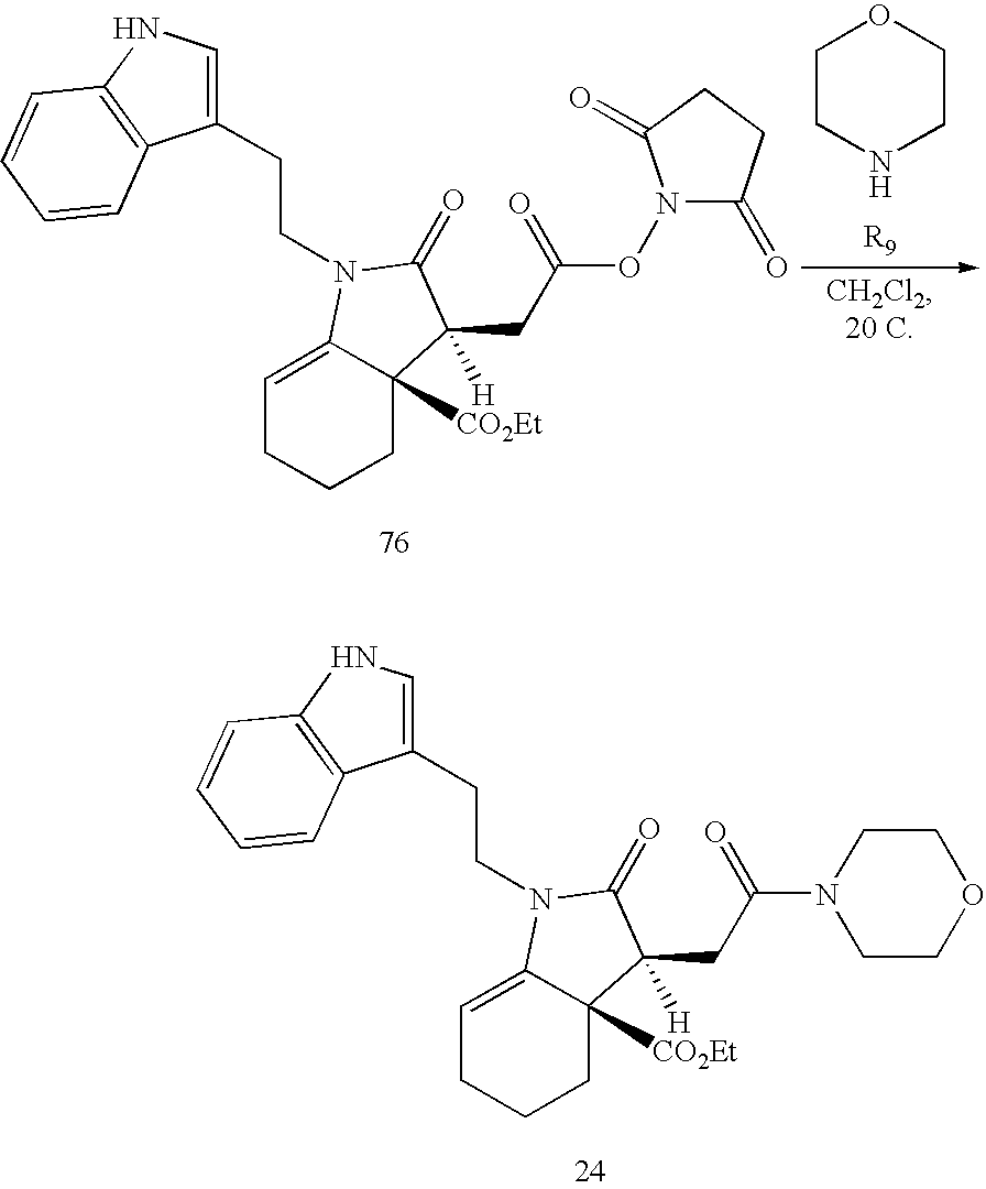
C1=C2C([CO2Et])(CCC1)C(CC(ON1C(=O)CCC1=O)=O)([H])C(=O)N2CCC1=CNC2=C1C=CC=C2.C1CNCCO1.C1=C2C([CO2Et])(CCC1)C(CC(N1CCOCC1)=O)([H])C(=O)N2CCC1=CNC2=C1C=CC=C2
